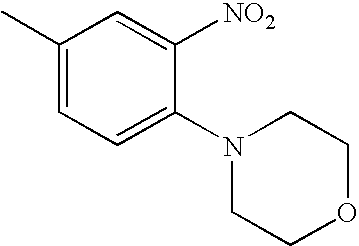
C1=C(N2CCOCC2)C([NO2])=CC(C)=C1
